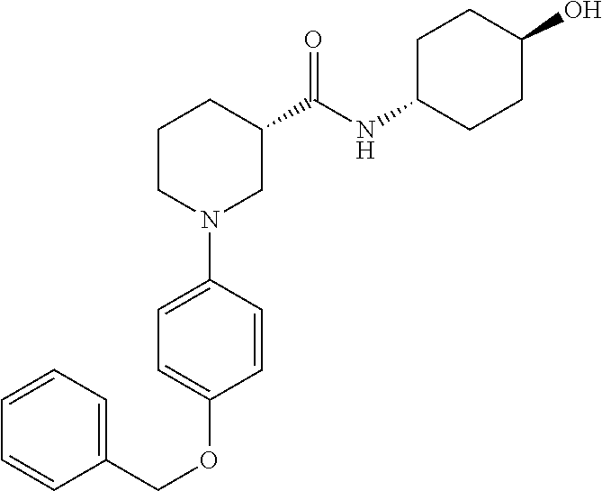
C1CN(C2=CC=C(OCC3=CC=CC=C3)C=C2)CC(C(=O)NC2CCC(O)CC2)C1
